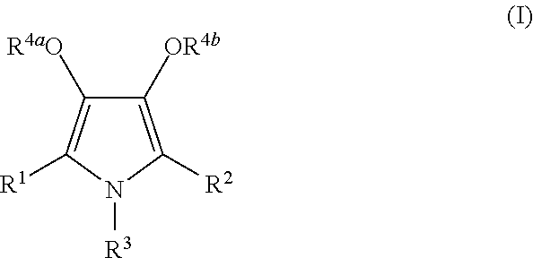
C1([OR4b])=C([R2])N([R3])C([R1])=C1[R4aO]
